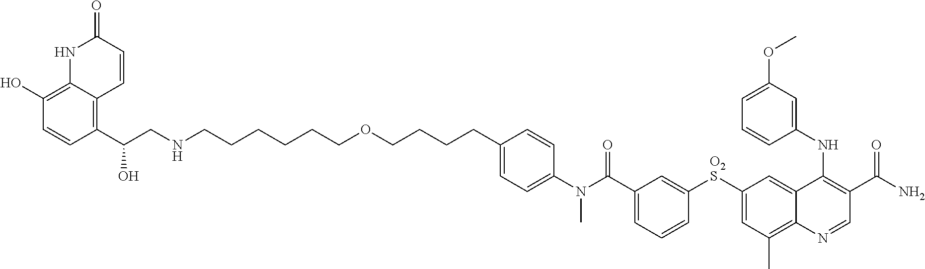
C1(C(CNCCCCCCOCCCCC2=CC=C(N(C(C3=CC=CC([O2S]C4=CC(C)=C5C(=C4)C(NC4=CC(OC)=CC=C4)=C(C(=O)N)C=N5)=C3)=O)C)C=C2)O)=C2C(=C(O)C=C1)NC(=O)C=C2
